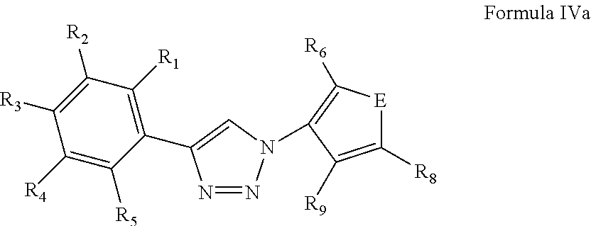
N1=NN(C2=C([R6])[E]C([R8])=C2[R9])C=C1C1=C([R1])C([R2])=C([R3])C([R4])=C1[R5]
